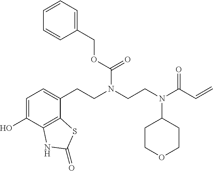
C1=C(O)C2=C(C(CCN(CCN(C3CCOCC3)C(C=C)=O)C(OCC3=CC=CC=C3)=O)=C1)SC(=O)N2
